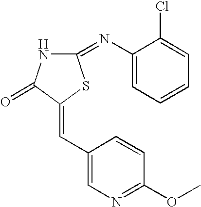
C1(C=C2C(=O)NC(=NC3=CC=CC=C3Cl)S2)=CN=C(OC)C=C1
